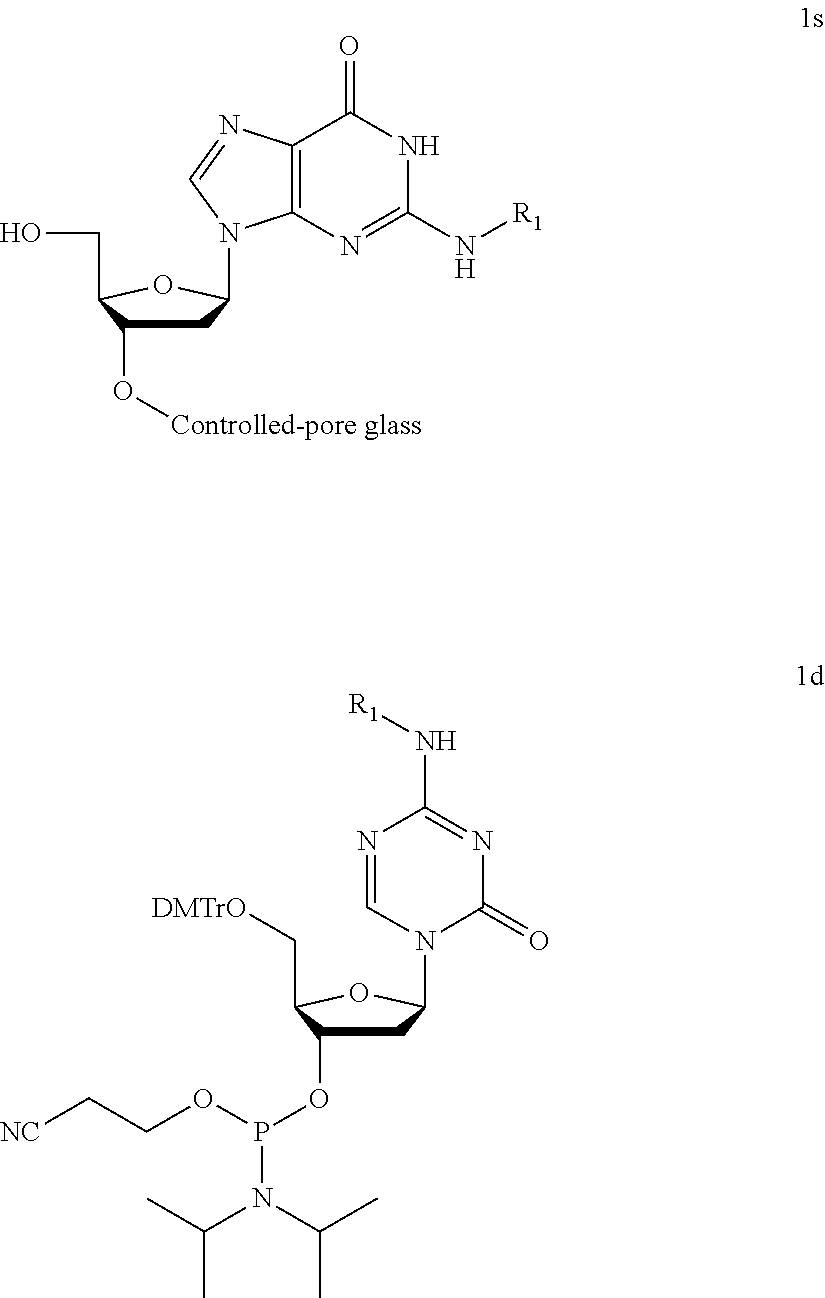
C1C(O[Controlled-pore glass])C(CO)OC1N1C2=C(N=C1)C(=O)NC(N[R1])=N2.C1C(OP(OCC[NC])N(C(C)C)C(C)C)C(C[DMTrO])OC1N1C(=O)N=C(N[R1])N=C1
